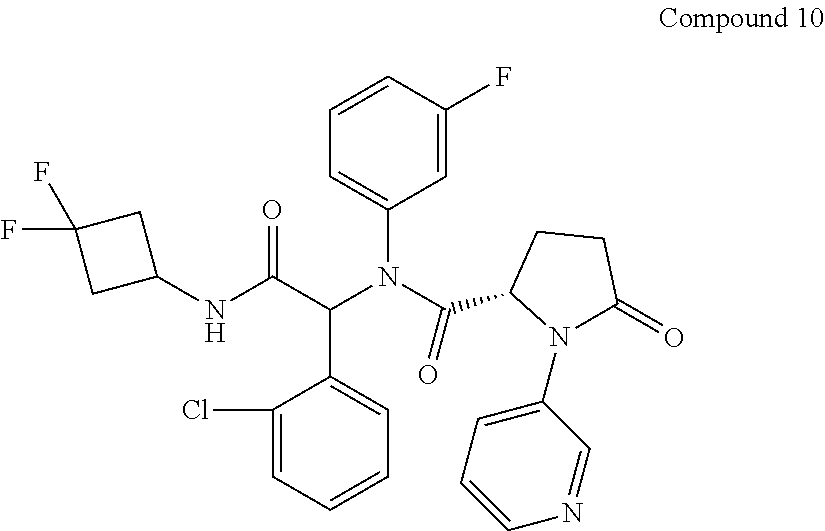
C1(F)=CC(N(C(=O)C2CCC(=O)N2C2=CC=CN=C2)C(C(NC2CC(F)(F)C2)=O)C2=CC=CC=C2Cl)=CC=C1
